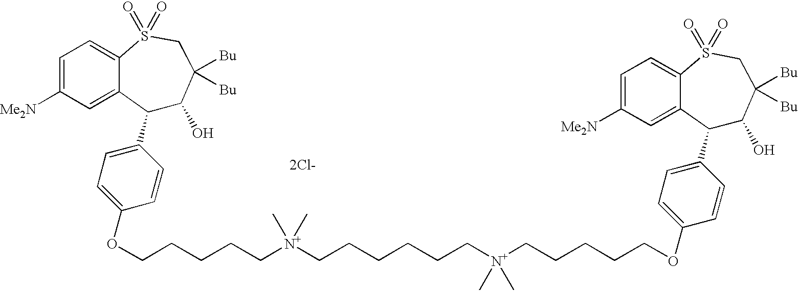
C1(C2=CC=C(OCCCCC[N+](CCCCCC[N+](CCCCCOC3=CC=C(C4C(O)C([Bu])([Bu])CS(=O)(=O)C5=CC=C([Me2N])C=C45)C=C3)(C)C)(C)C)C=C2)C(O)C([Bu])([Bu])CS(=O)(=O)C2=CC=C([Me2N])C=C12.[2Cl-]
